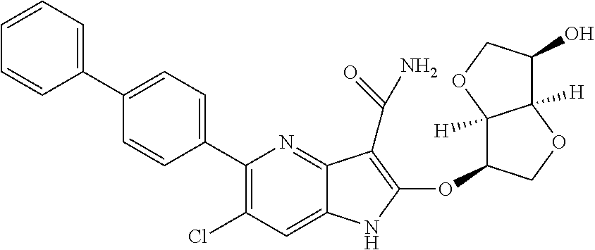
C1(C2=CC=C(C3=CC=CC=C3)C=C2)=C(Cl)C=C2C(=N1)C(C(=O)N)=C(OC1C3([H])C([H])(OC1)C(O)CO3)N2
